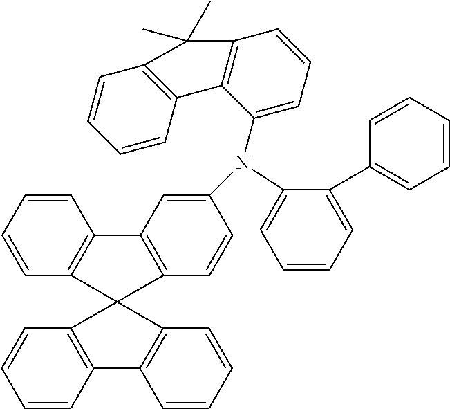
C1=CC=C(N(C2=CC3=C(C=C2)C2(C4=C3C=CC=C4)C3=C(C=CC=C3)C3=C2C=CC=C3)C2=CC=CC3=C2C2=C(C=CC=C2)C3(C)C)C(C2=CC=CC=C2)=C1
